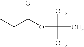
CCC(OC(C)(C)C)=O
